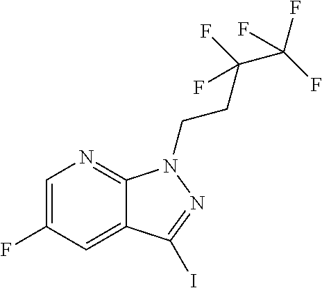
C1=C(F)C=C2C(=N1)N(CCC(C(F)(F)F)(F)F)N=C2I
